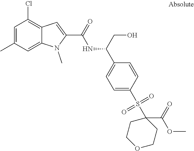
C12=CC(C)=CC(Cl)=C1C=C(C(=O)NC(C1=CC=C(S(=O)(=O)C3(C(OC)=O)CCOCC3)C=C1)CO)N2C
